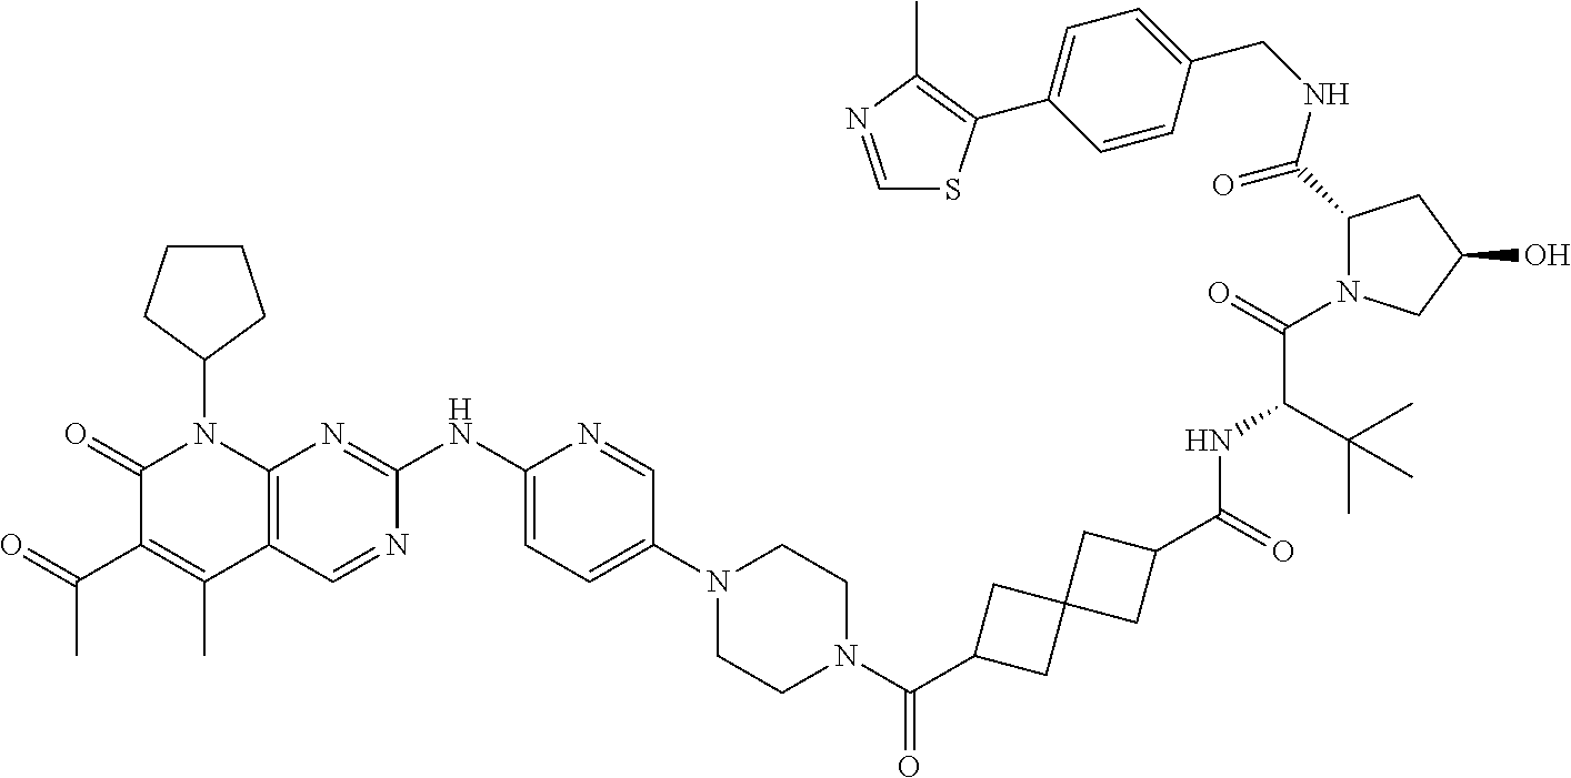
C1(=O)C(C(C)=O)=C(C)C2=C(N1C1CCCC1)N=C(NC1=CC=C(N3CCN(C(C4CC5(C4)CC(C(=O)NC(C(N4C(C(NCC6=CC=C(C7=C(C)N=CS7)C=C6)=O)CC(O)C4)=O)C(C)(C)C)C5)=O)CC3)C=N1)N=C2
